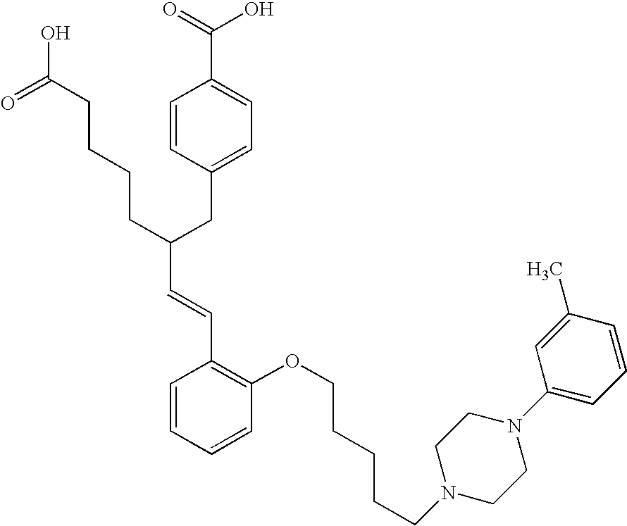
C(C(CC1=CC=C(C(=O)O)C=C1)CCCCC(O)=O)=CC1=C(OCCCCCN2CCN(C3=CC=CC(C)=C3)CC2)C=CC=C1
